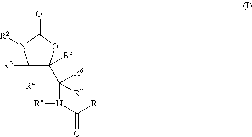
C1([R3])([R4])C(C(N([R8])C([R1])=O)([R6])[R7])([R5])OC(=O)N1[R2]
